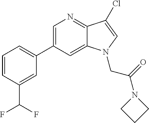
C1(C2=CN=C3C(=C2)N(CC(=O)N2CCC2)C=C3Cl)=CC=CC(C(F)F)=C1
